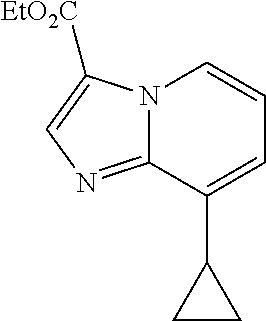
N12C(=NC=C1[EtO2C])C(C1CC1)=CC=C2
